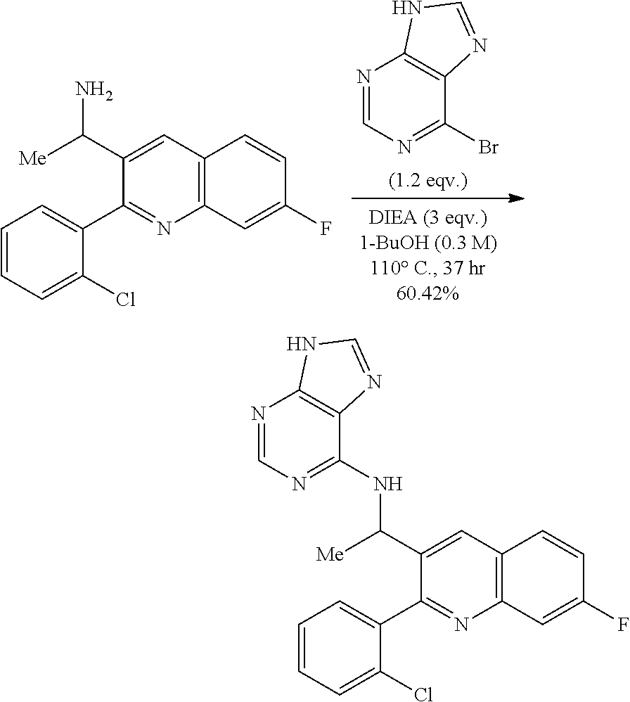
N1=CN=C(Br)C2=C1NC=N2.C12=C(C=C(F)C=C1)N=C(C1=CC=CC=C1Cl)C(C(N)[Me])=C2.C12=C(C=C(F)C=C1)N=C(C1=CC=CC=C1Cl)C(C(NC1=NC=NC3=C1N=CN3)[Me])=C2
